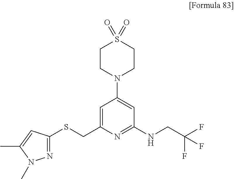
C1=C(CSC2=NN(C)C(C)=C2)N=C(NCC(F)(F)F)C=C1N1CCS(=O)(=O)CC1
